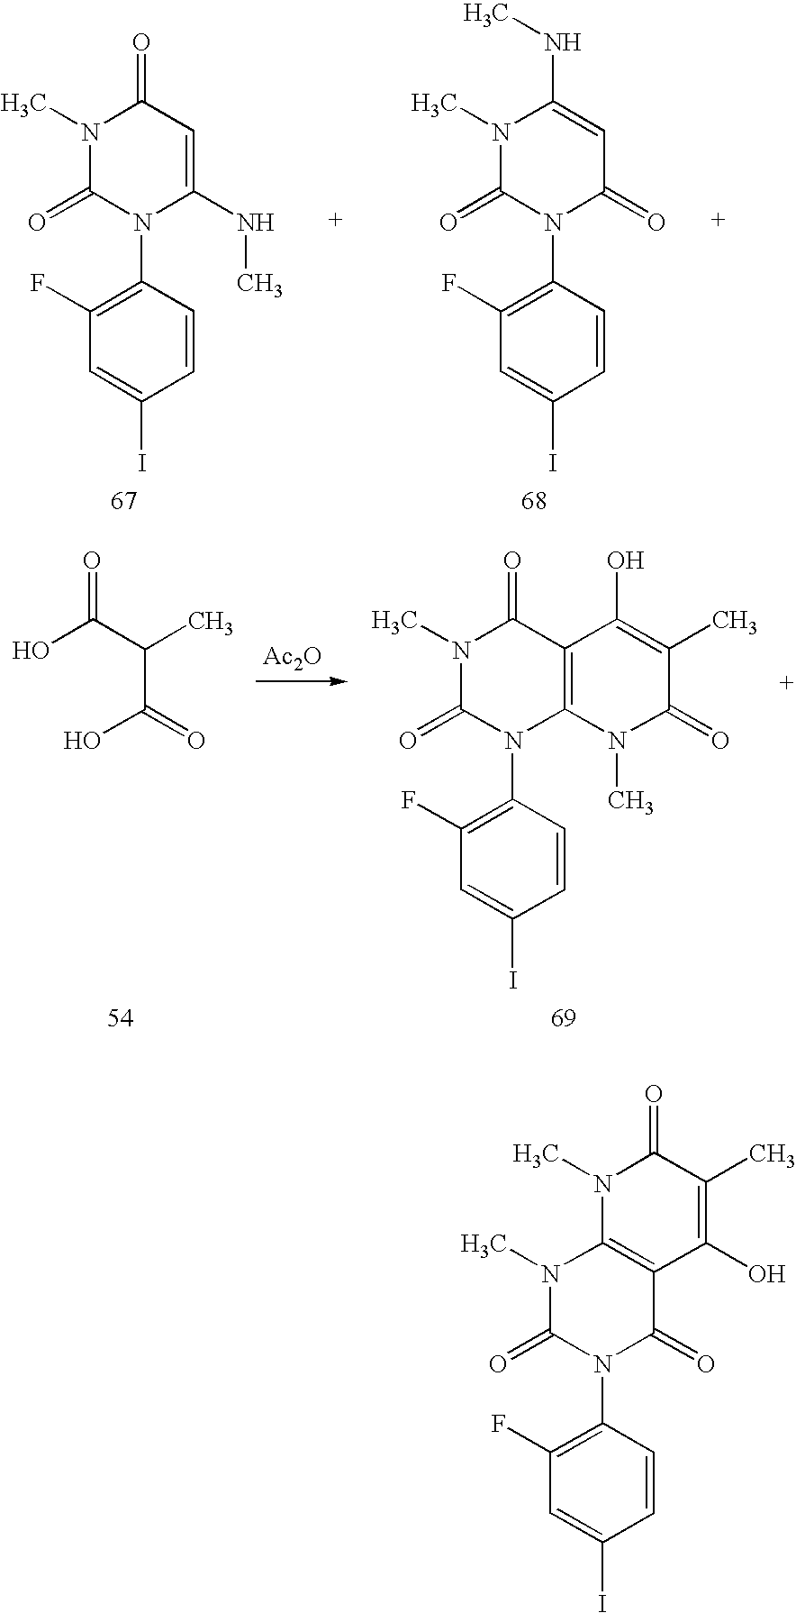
C1=CC(N2C(=O)C3=C(N(C)C2=O)N(C)C(=O)C(C)=C3O)=C(F)C=C1I.C1=CC(N2C(NC)=CC(=O)N(C)C2=O)=C(F)C=C1I.C1=CC(N2C(=O)C=C(NC)N(C)C2=O)=C(F)C=C1I.C1=CC(N2C3=C(C(=O)N(C)C2=O)C(O)=C(C)C(=O)N3C)=C(F)C=C1I.OC(C(C)C(=O)O)=O.[Ac2O]
